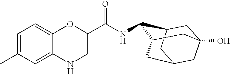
C1C2CC3CC1(O)CC(C3)C2NC(C1CNC2=CC(C)=CC=C2O1)=O
